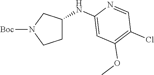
C1C(NC2=CC(OC)=C(Cl)C=N2)CN([Boc])C1
